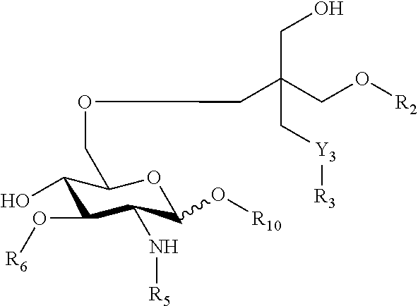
C1(O)C(O[R6])C(N[R5])C(O[R10])OC1COCC(CO[R2])(CO)C[Y3][R3]
